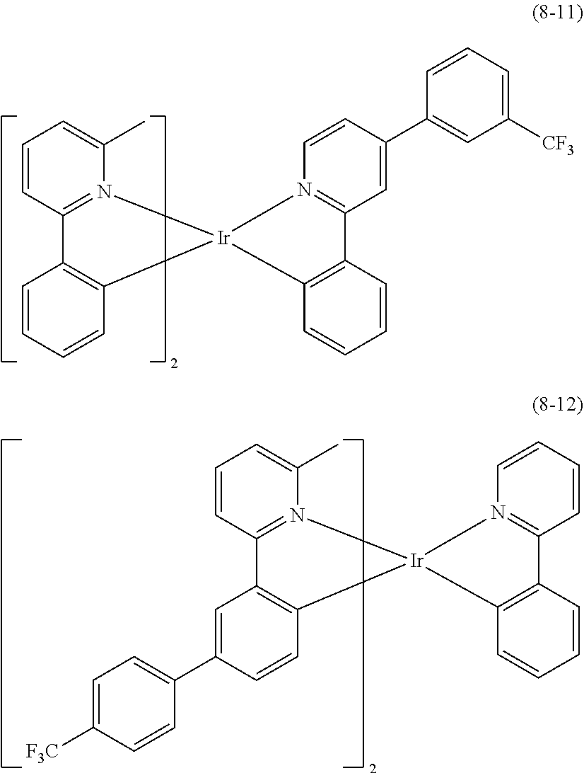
C1=CC2=N(C(C)=C1)[Ir]1(C3=C2C=CC=C3)N2=C(C=C(C3=CC([CF3])=CC=C3)C=C2)C2=C1C=CC=C2.C1=CC2=N(C(C)=C1)[Ir]1(C3=C2C=C(C2=CC=C([F3C])C=C2)C=C3)N2=C(C=CC=C2)C2=C1C=CC=C2
